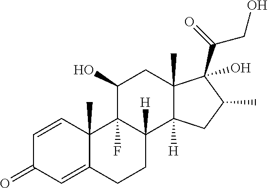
C1=CC2(C)C(=CC1=O)CCC1([H])C2(F)C(O)CC2(C)C1([H])CC(C)C2(C(=O)CO)O
